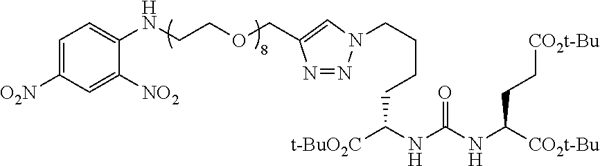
C1=C([O2N])C=C([NO2])C(NCCOCC2=CN(CCCCC([t-BuO2C])NC(NC([CO2t-Bu])CC[CO2t-Bu])=O)N=N2)=C1
